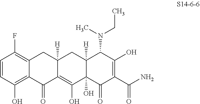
C1=CC(O)=C2C(=C1F)CC1([H])C(=C(O)C3(O)C([H])(C1)C(N(C)CC)C(O)=C(C(N)=O)C3=O)C2=O
